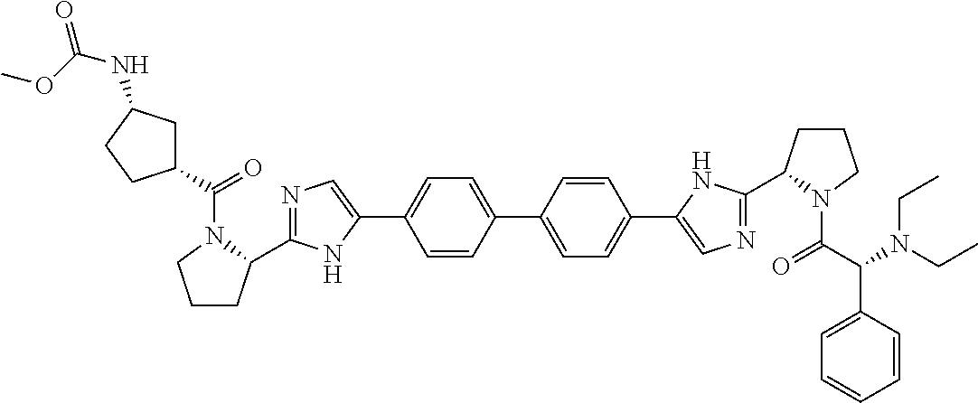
C1=CC(C2=CC=C(C3=CN=C(C4CCCN4C(C(N(CC)CC)C4=CC=CC=C4)=O)N3)C=C2)=CC=C1C1=CN=C(C2CCCN2C(=O)C2CC(NC(=O)OC)CC2)N1
